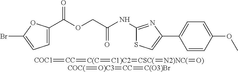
C1=C(C(OCC(NC2=NC(C3=CC=C(OC)C=C3)=CS2)=O)=O)OC(Br)=C1.[COC1]=[CC]=[C(C]=[C1)C2]=[CSC(]=[N2)NC(]=[O)].[COC(]=[O)C3]=[CC]=[C(O3)Br]
